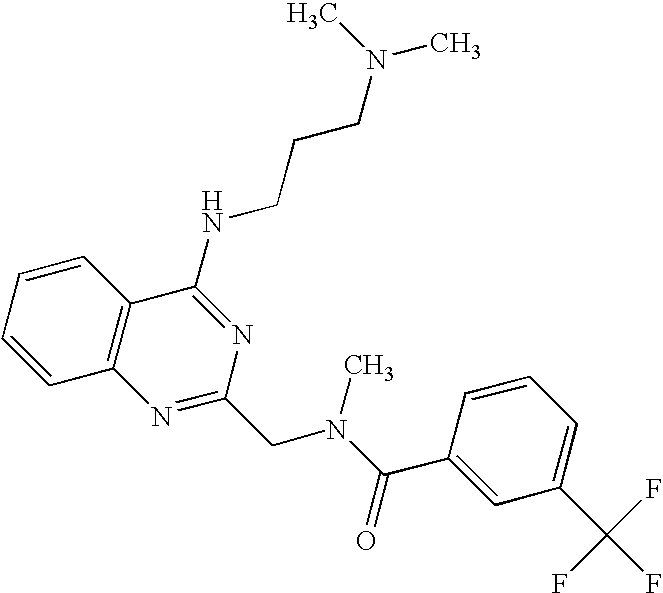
C1=CC=CC2=C1N=C(CN(C(=O)C1=CC(C(F)(F)F)=CC=C1)C)N=C2NCCCN(C)C
